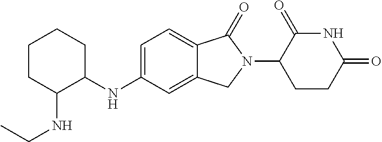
C1=C(NC2CCCCC2NCC)C=C2C(=C1)C(=O)N(C1CCC(=O)NC1=O)C2
